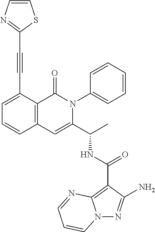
N12N=C(N)C(C(NC(C3=CC4=C(C(=O)N3C3=CC=CC=C3)C(C#CC3=NC=CS3)=CC=C4)C)=O)=C1N=CC=C2
